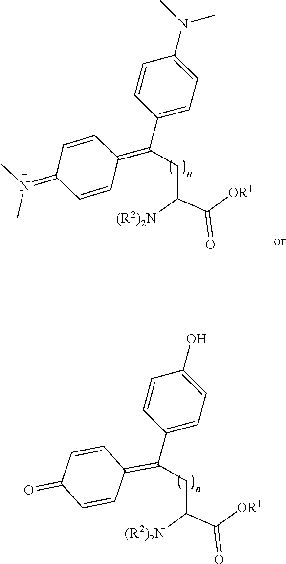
C(C([(R2)2N])C([OR1])=O)C(C1=CC=C(N(C)C)C=C1)=C1C=CC(=N(C)C)C=C1.C(C([(R2)2N])C([OR1])=O)C(C1=CC=C(O)C=C1)=C1C=CC(=O)C=C1
